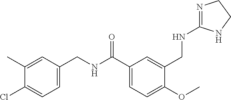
C1(CNC(C2=CC=C(OC)C(CNC3=NCCN3)=C2)=O)=CC=C(Cl)C(C)=C1
